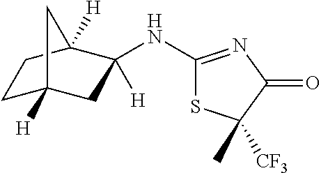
C1(NC2([H])CC3([H])CCC2([H])C3)=NC(=O)C([CF3])(C)S1
